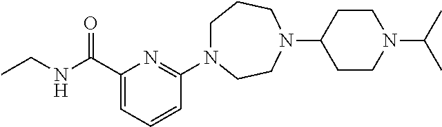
C1N(C2=NC(C(NCC)=O)=CC=C2)CCN(C2CCN(C(C)C)CC2)CC1
